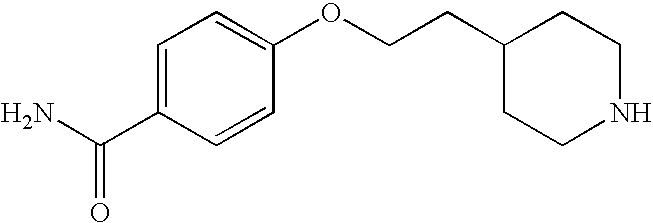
C1=C(C(N)=O)C=CC(OCCC2CCNCC2)=C1
